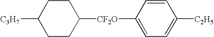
C1CC([C3H7])CCC1[CF2O]C1=CC=C([C2H5])C=C1
